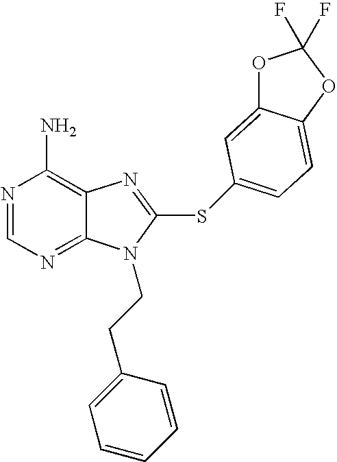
N1=CN=C2C(=C1N)N=C(SC1=CC=C3C(=C1)OC(F)(F)O3)N2CCC1=CC=CC=C1
